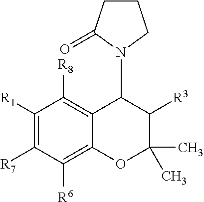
C1([R1])=C([R7])C([R6])=C2C(=C1[R8])C(N1C(=O)CCC1)C([R3])C(C)(C)O2
